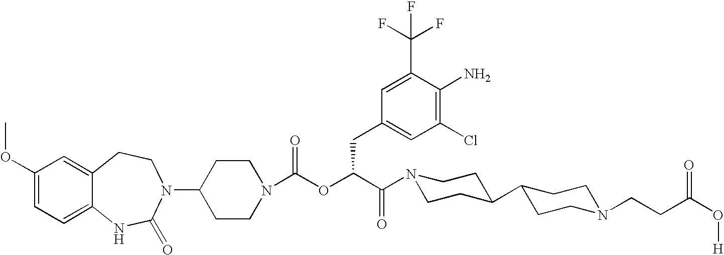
C1(N2C(=O)NC3=CC=C(OC)C=C3CC2)CCN(C(OC(C(=O)N2CCC(C3CCN(CCC(O[H])=O)CC3)CC2)CC2=CC(Cl)=C(N)C(C(F)(F)F)=C2)=O)CC1
